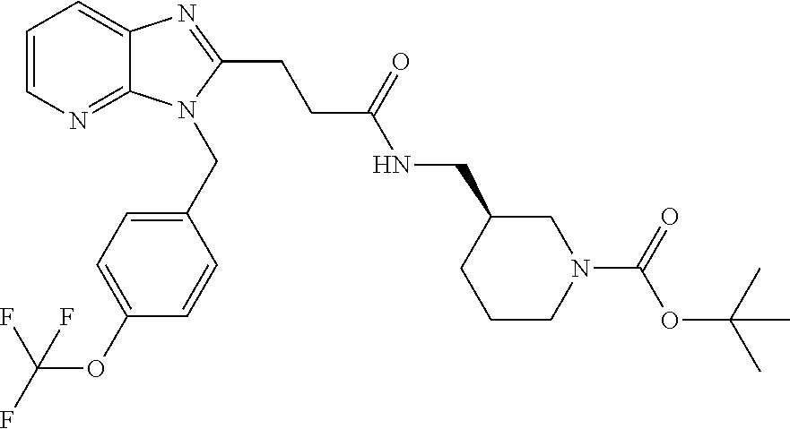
C1=CN=C2C(=C1)N=C(CCC(NCC1CCCN(C(OC(C)(C)C)=O)C1)=O)N2CC1=CC=C(OC(F)(F)F)C=C1
